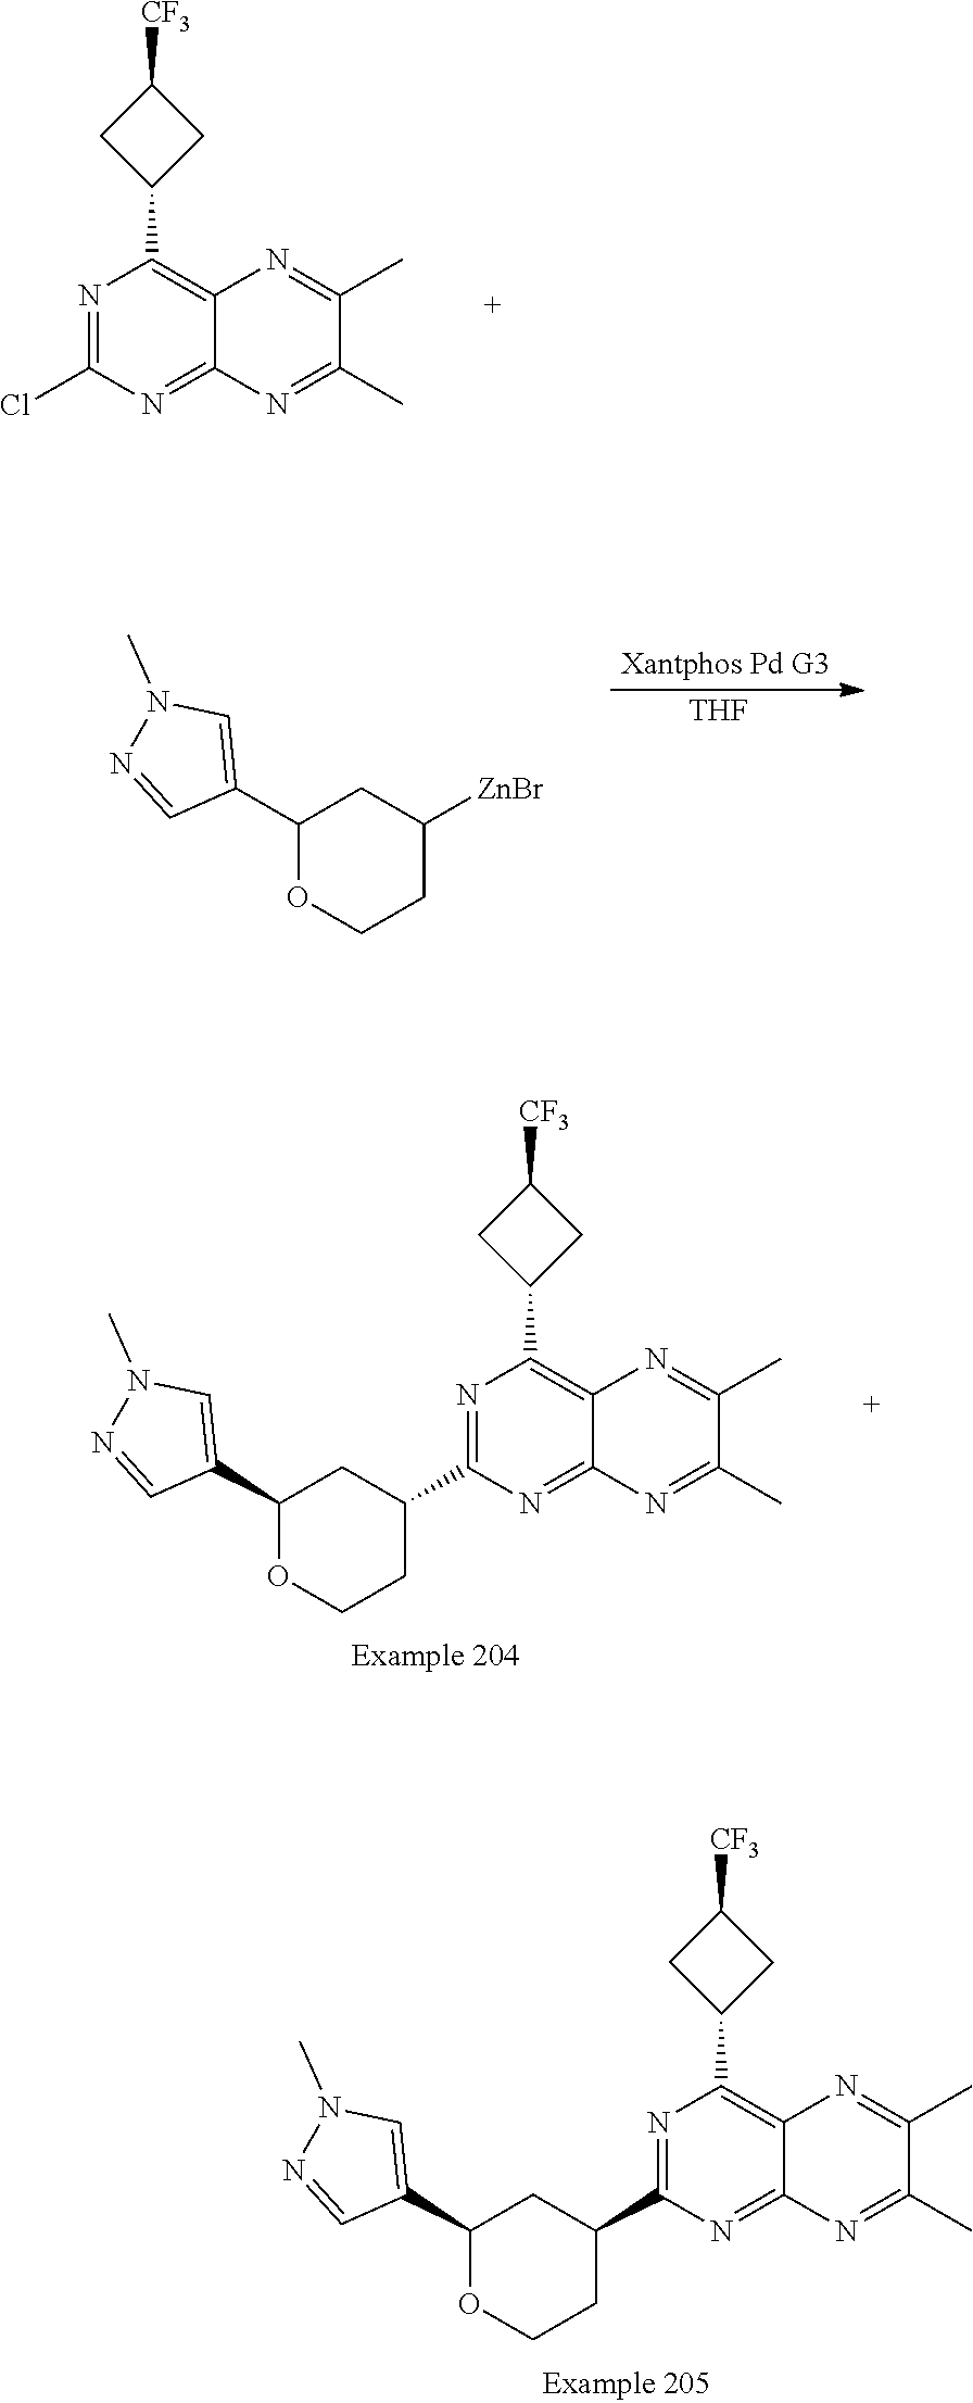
N1=C(Cl)N=C2C(=C1C1CC([CF3])C1)N=C(C)C(C)=N2.[ZnBr]C1CC(C2=CN(C)N=C2)OCC1.[THF].N1=C(C2CC(C3=CN(C)N=C3)OCC2)N=C2C(=C1C1CC([CF3])C1)N=C(C)C(C)=N2.N1=C(C2CC(C3=CN(C)N=C3)OCC2)N=C2C(=C1C1CC([CF3])C1)N=C(C)C(C)=N2
